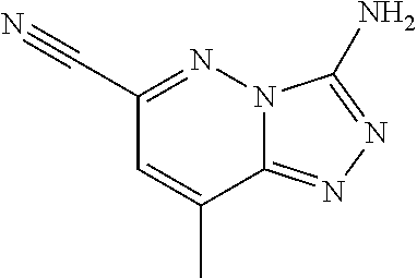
C12=NN=C(N)N1N=C(C#N)C=C2C
